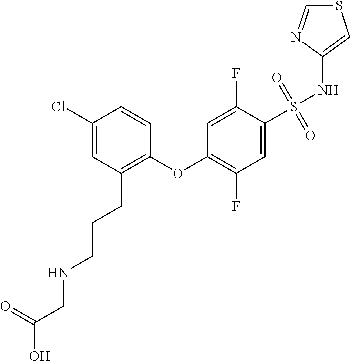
C1(Cl)=CC(CCCNCC(O)=O)=C(OC2=C(F)C=C(S(NC3=CSC=N3)(=O)=O)C(F)=C2)C=C1
